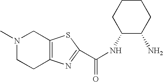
N1(C)CCC2=C(C1)SC(C(NC1C(N)CCCC1)=O)=N2
